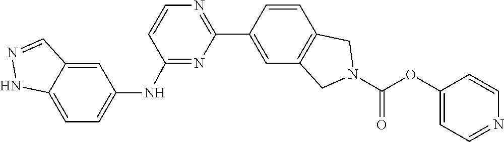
C1=CC2=C(CN(C(OC3=CC=NC=C3)=O)C2)C=C1C1=NC=CC(NC2=CC=C3C(=C2)C=NN3)=N1
